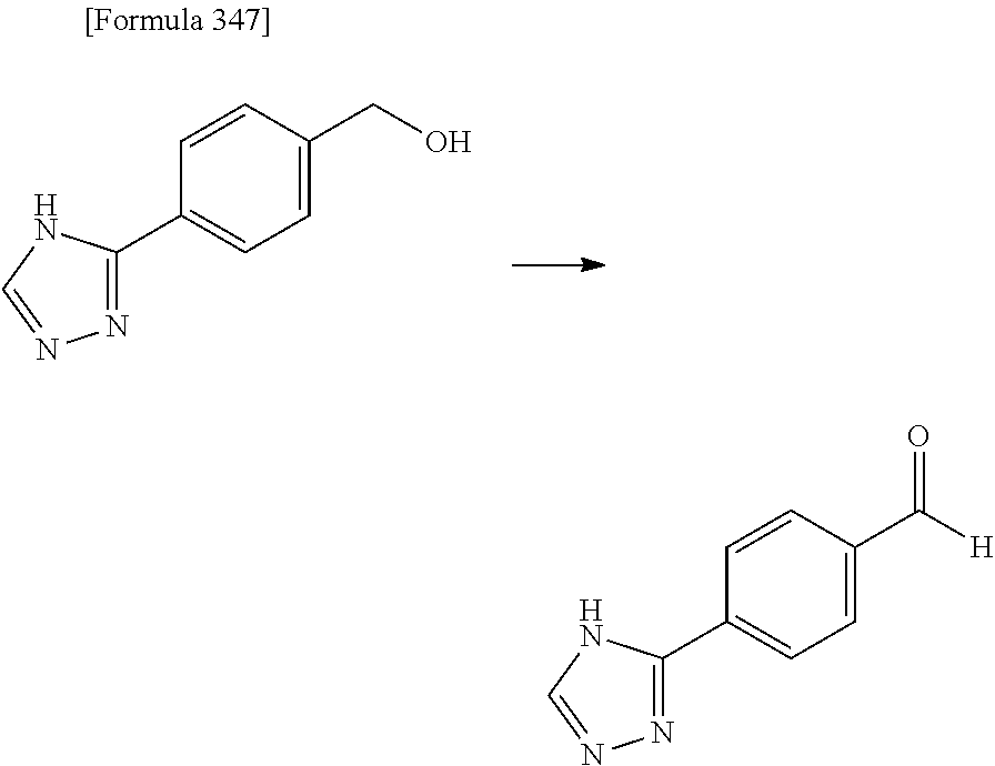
C1=C(CO)C=CC(C2=NN=CN2)=C1.C1=C(C([H])=O)C=CC(C2=NN=CN2)=C1
